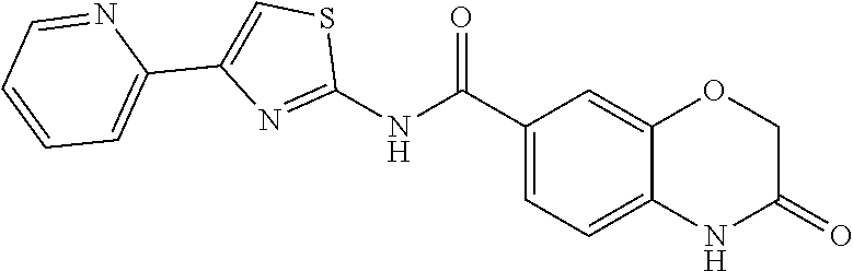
C1(C(=O)NC2=NC(C3=CC=CC=N3)=CS2)=CC=C2C(=C1)OCC(=O)N2
